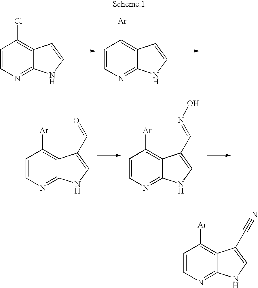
C1=CN=C2C(=C1Cl)C=CN2.C1=CN=C2C(=C1[Ar])C=CN2.C1=CN=C2C(=C1[Ar])C(C=O)=CN2.C1=CN=C2C(=C1[Ar])C(C=NO)=CN2.C1=CN=C2C(=C1[Ar])C(C#N)=CN2
